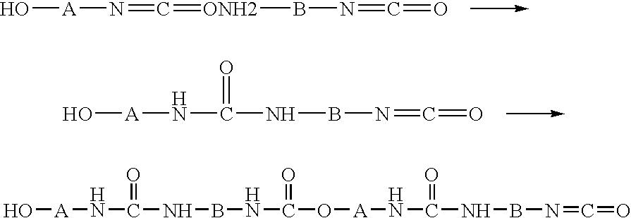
O[A]N=C=[ONH2]BN=C=O.B(N=C=O)NC(N[A]O)=O.O[A]NC(NBNC(O[A]NC(NBN=C=O)=O)=O)=O
